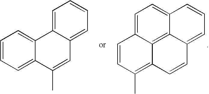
C1=CC(C)=C2C3=C4C(=CC=CC4=CC=C13)C=C2.C1=CC=C2C(=C1)C1=CC=CC=C1C=C2C
